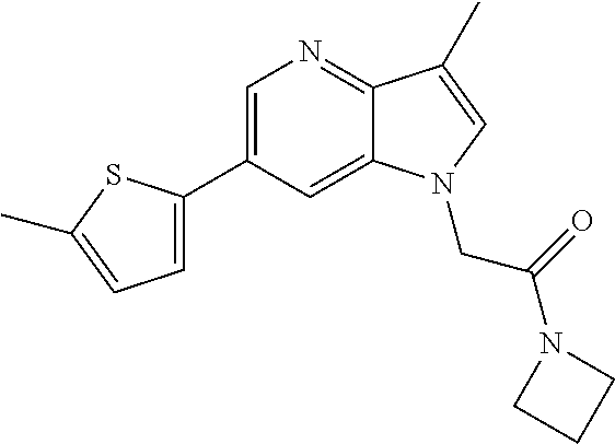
C1(C2=CC=C(C)S2)=CN=C2C(=C1)N(CC(=O)N1CCC1)C=C2C
